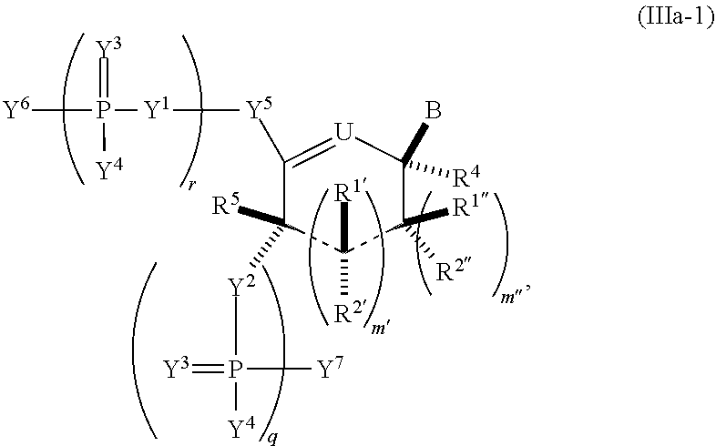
C1([Y5][Y1]P([Y6])(=[Y3])[Y4])=[U]C([R4])(B)C([R1])([R2])C([R1])([R2])C1([R5])[Y2]P([Y4])(=[Y3])[Y7]
